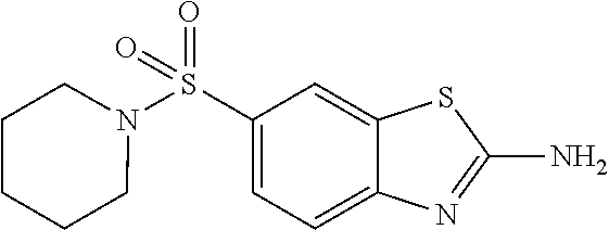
C1(S(N2CCCCC2)(=O)=O)=CC=C2C(=C1)SC(N)=N2
